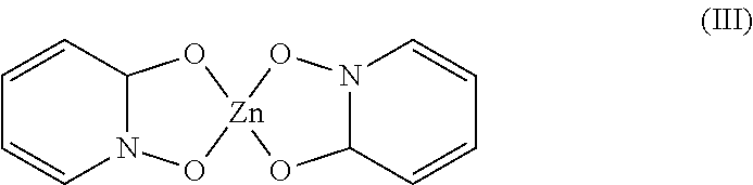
C1=CC2N(C=C1)O[Zn]1(O2)ON2C(C=CC=C2)O1
